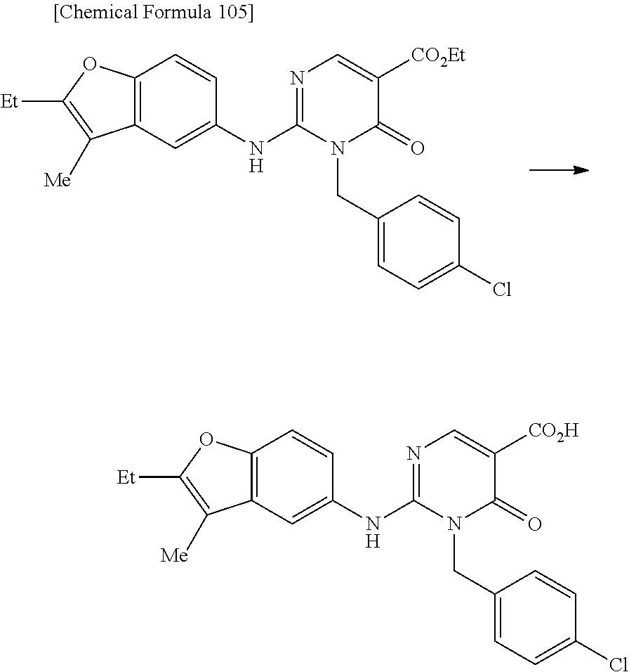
N1=C(NC2=CC3=C(C=C2)OC([Et])=C3[Me])N(CC2=CC=C(Cl)C=C2)C(=O)C([CO2Et])=C1.N1=C(NC2=CC3=C(C=C2)OC([Et])=C3[Me])N(CC2=CC=C(Cl)C=C2)C(=O)C([CO2H])=C1
